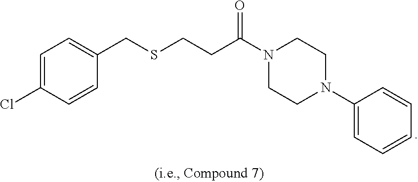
C1=C(Cl)C=CC(CSCCC(N2CCN(C3=CC=CC=C3)CC2)=O)=C1
